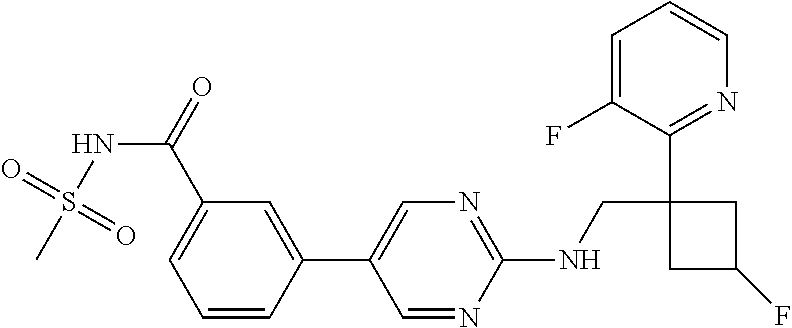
C1(C2=CN=C(NCC3(C4=NC=CC=C4F)CC(F)C3)N=C2)=CC(C(=O)NS(C)(=O)=O)=CC=C1
